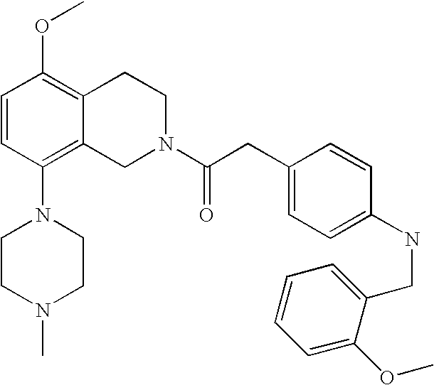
C1=CC(N2CCN(C)CC2)=C2C(=C1OC)CCN(C(CC1=CC=C(NCC3=CC=CC=C3OC)C=C1)=O)C2
